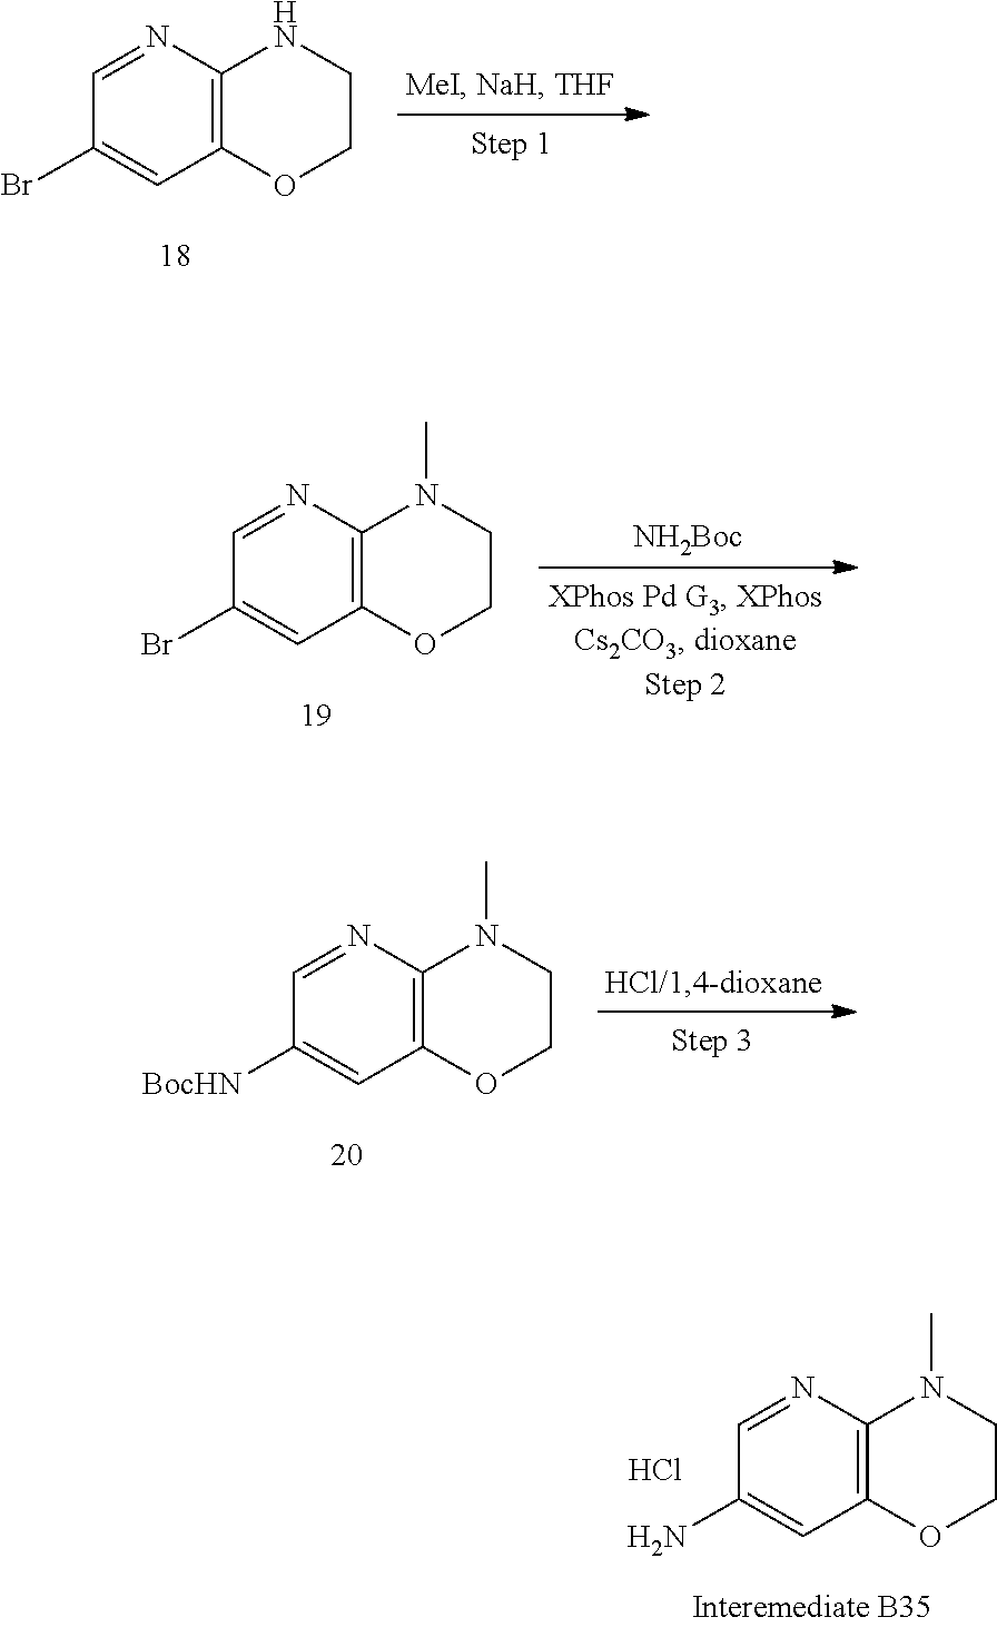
C1=NC2=C(C=C1Br)OCCN2.C1=NC2=C(C=C1Br)OCCN2C.[NH2Boc].C1=NC2=C(C=C1[BocHN])OCCN2C.C1=NC2=C(C=C1N)OCCN2C.Cl
